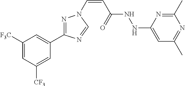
C1([F3C])=CC([CF3])=CC(C2=NN(C=CC(NNC3=CC(C)=NC(C)=N3)=O)C=N2)=C1
